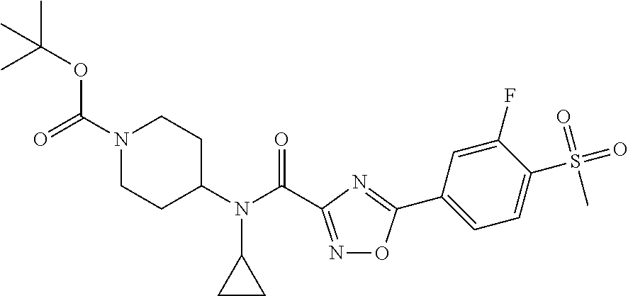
CC(OC(N1CCC(N(C(=O)C2=NOC(C3=CC=C(S(=O)(=O)C)C(F)=C3)=N2)C2CC2)CC1)=O)(C)C
